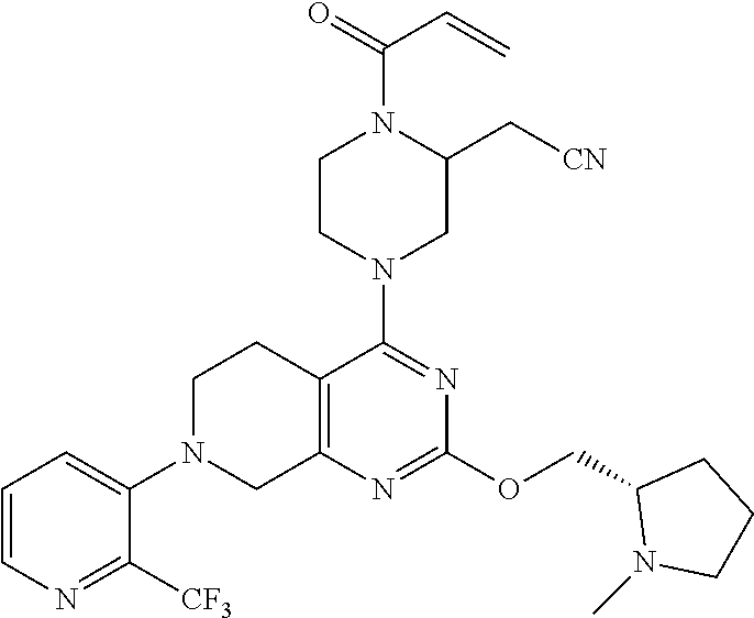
C12=C(N=C(OCC3N(C)CCC3)N=C1N1CC(C[CN])N(C(=O)C=C)CC1)CN(C1=CC=CN=C1[CF3])CC2
